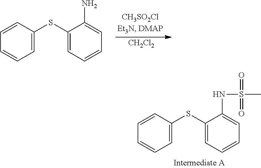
C1=C(SC2=CC=CC=C2NS(C)(=O)=O)C=CC=C1.[CH2Cl2].C1=C(SC2=CC=CC=C2N)C=CC=C1
